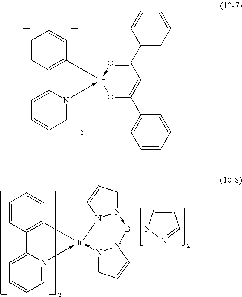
C1=N2->[Ir]3(-O=C(C4=CC=CC=C4)C=C(C4=CC=CC=C4)O3)C3=C(C2=CC=C1)C=CC=C3.C1=N2->[Ir]3(-N4=CC=CN4B(N4C=CC=N4)-N4=CC=CN34)C3=C(C2=CC=C1)C=CC=C3
